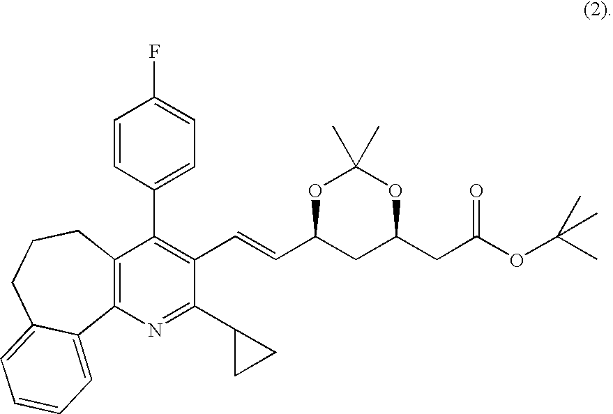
C12=C(N=C(C3CC3)C(C=CC3CC(CC(OC(C)(C)C)=O)OC(C)(C)O3)=C1C1=CC=C(F)C=C1)C1=CC=CC=C1CCC2
